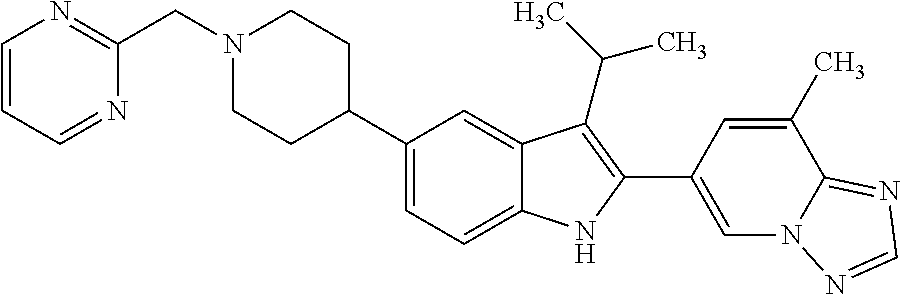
N1(CC2=NC=CC=N2)CCC(C2=CC=C3C(=C2)C(C(C)C)=C(C2=CN4C(=NC=N4)C(C)=C2)N3)CC1
